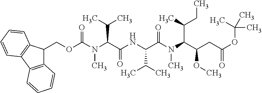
N(C(C(C)C)C(N(C)C(C(C)CC)C(CC(=O)OC(C)(C)C)OC)=O)C(C(N(C(OCC1C2=C(C3=C1C=CC=C3)C=CC=C2)=O)C)C(C)C)=O
